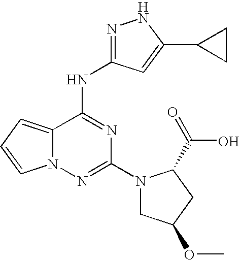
N1=C(NC2=NC(N3CC(OC)CC3C(=O)O)=NN3C2=CC=C3)C=C(C2CC2)N1
